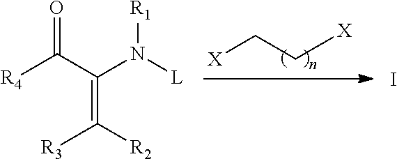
[X]CC[X].[R4]C(C(N([L])[R1])=C([R2])[R3])=O.I
